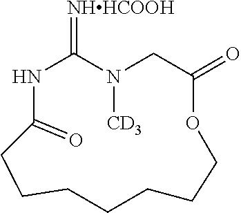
N1C(=O)CCCCCCCOC(=O)CN([CD3])C1=[NHHCOOH]
